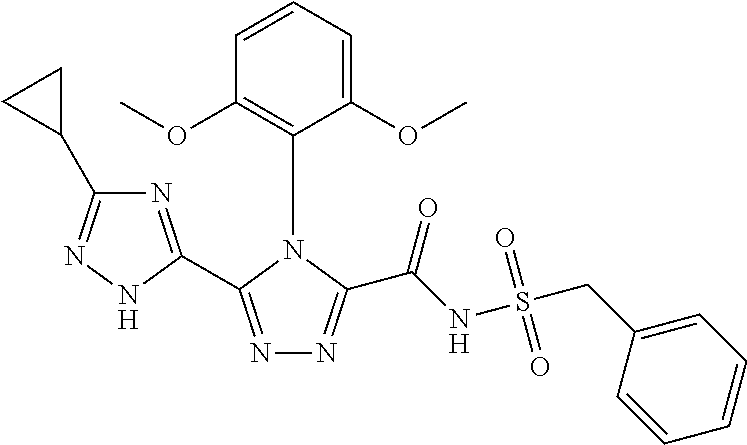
C1=CC=C(OC)C(N2C(C(NS(=O)(=O)CC3=CC=CC=C3)=O)=NN=C2C2=NC(C3CC3)=NN2)=C1OC
